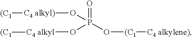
[C4 alkyl)](OP(O[C4 alkyl][(C1])(=O)O[(C1][C4 alkylene)])[(C1]
